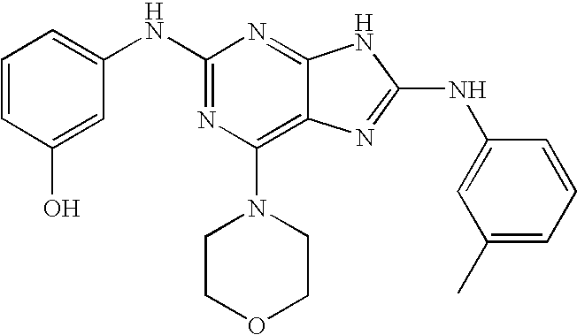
N(C1=NC(N2CCOCC2)=C2C(=N1)NC(NC1=CC(C)=CC=C1)=N2)C1=CC=CC(O)=C1
